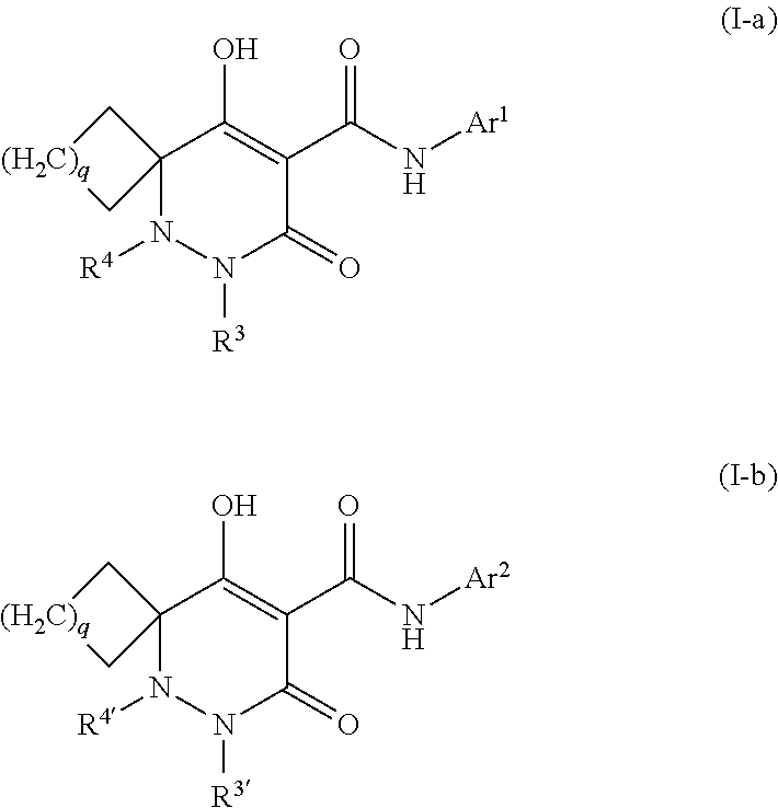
C12(N([R4])N([R3])C(=O)C(C(=O)N[Ar1])=C1O)C[(H2C)q]C2.C12(N([R4])N([R3])C(=O)C(C(=O)N[Ar2])=C1O)C[(H2C)q]C2
